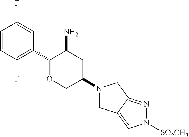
C1=CC(F)=C(C2OCC(N3CC4=CN([SO2CH3])N=C4C3)CC2N)C=C1F
